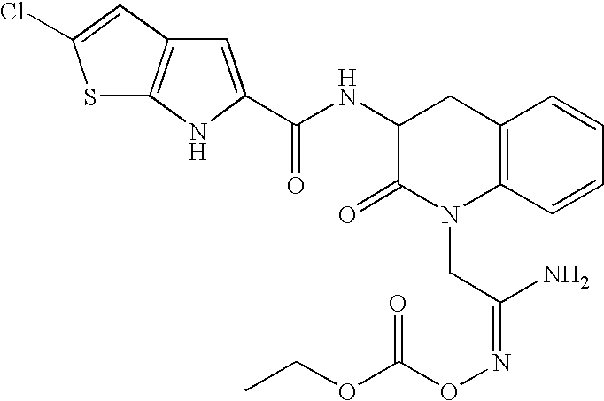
S1C2=C(C=C1Cl)C=C(C(NC1C(=O)N(CC(=NOC(OCC)=O)N)C3=C(C1)C=CC=C3)=O)N2
